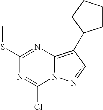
C1(SC)=NC2=C(C3CCCC3)C=NN2C(Cl)=N1
